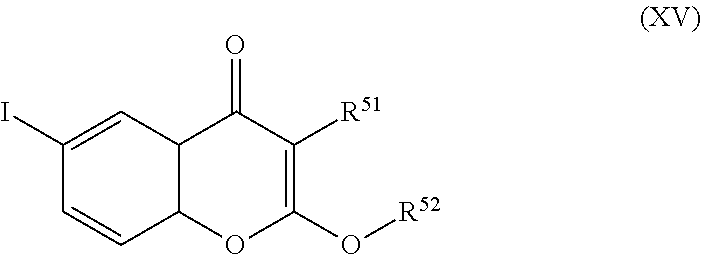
C1(I)=CC2C(C=C1)OC(O[R52])=C([R51])C2=O
